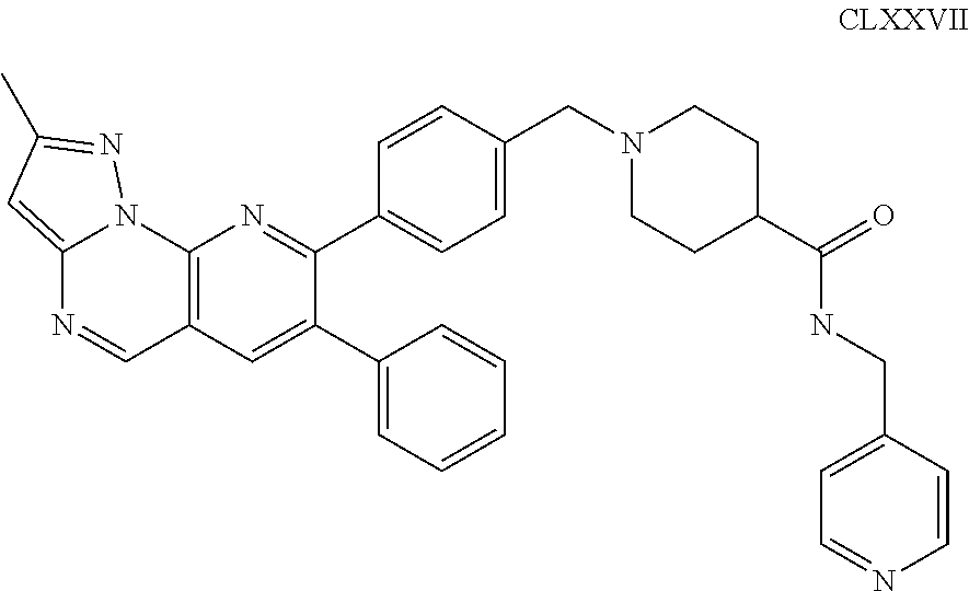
C12=CC(C)=NN1C1=C(C=N2)C=C(C2=CC=CC=C2)C(C2=CC=C(CN3CCC(C(=O)NCC4=CC=NC=C4)CC3)C=C2)=N1
